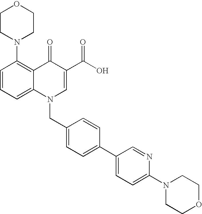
C12=CC=CC(N3CCOCC3)=C1C(=O)C(C(O)=O)=CN2CC1=CC=C(C2=CC=C(N3CCOCC3)N=C2)C=C1
